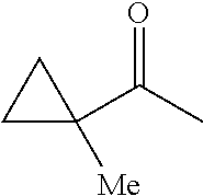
C1(C(C)=O)([Me])CC1
